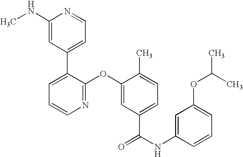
N1=C(OC2=CC(C(NC3=CC(OC(C)C)=CC=C3)=O)=CC=C2C)C(C2=CC=NC(NC)=C2)=CC=C1
